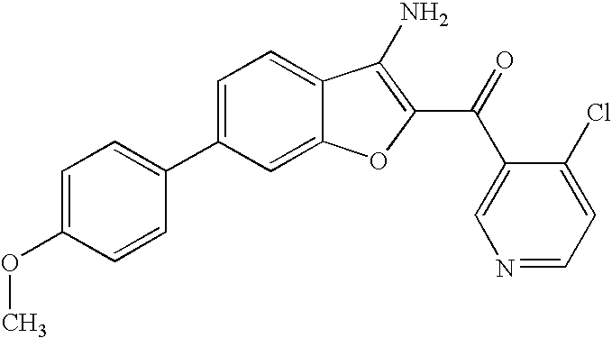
C1=C(OC)C=CC(C2=CC=C3C(=C2)OC(C(C2=CN=CC=C2Cl)=O)=C3N)=C1
